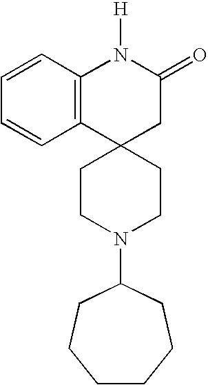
C12=C(C=CC=C1)N([H])C(=O)CC21CCN(C2CCCCCC2)CC1
